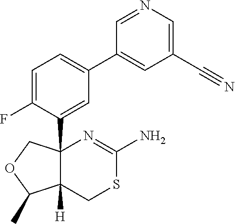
C1=C(F)C(C23C([H])(CSC(N)=N2)C(C)OC3)=CC(C2=CC(C#N)=CN=C2)=C1
